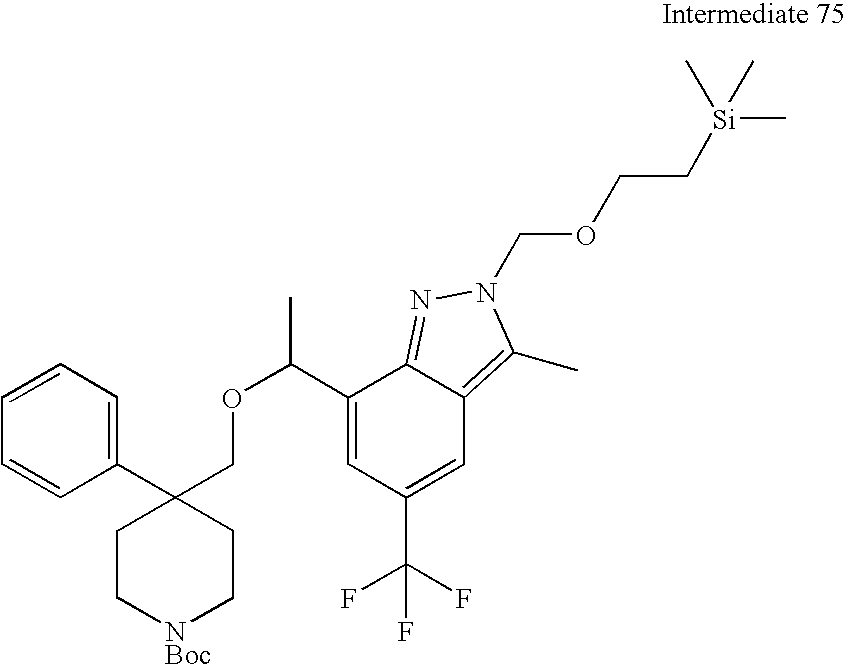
C1(C(OCC2(C3=CC=CC=C3)CC[NBoc]CC2)C)=CC(C(F)(F)F)=CC2=C(C)N(COCC[Si](C)(C)C)N=C12
